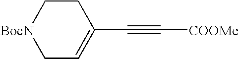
[BocN]1CC=C(C#C[COOMe])CC1
